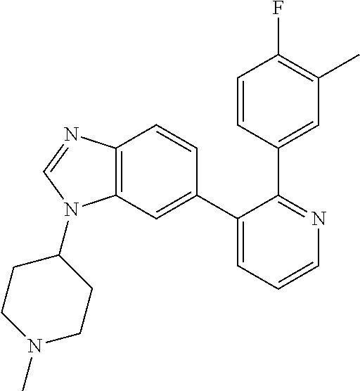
C12=C(C=C(C3=CC=CN=C3C3=CC(C)=C(F)C=C3)C=C1)N(C1CCN(C)CC1)C=N2
